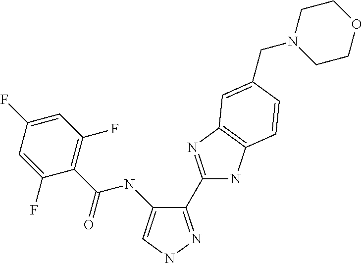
C(NC1=CNN=C1C1=NC2=C(N1)C=CC(CN1CCOCC1)=C2)(=O)C1=C(F)C=C(F)C=C1F
